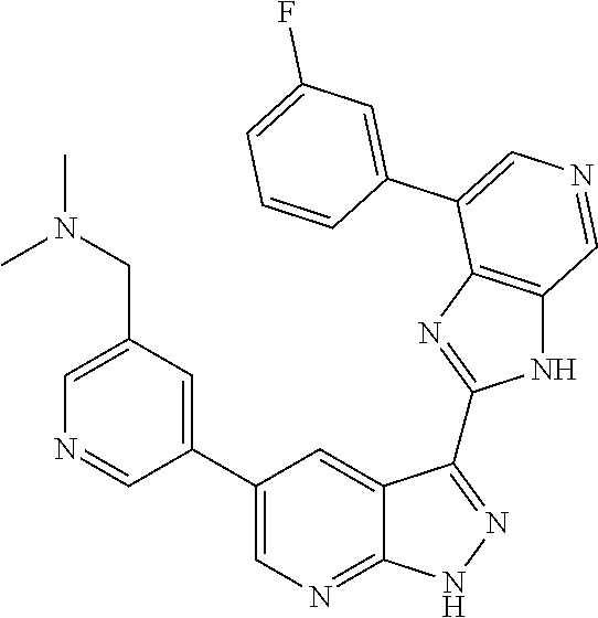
C1=C(CN(C)C)C=C(C2=CN=C3C(=C2)C(C2=NC4=C(N2)C=NC=C4C2=CC(F)=CC=C2)=NN3)C=N1
